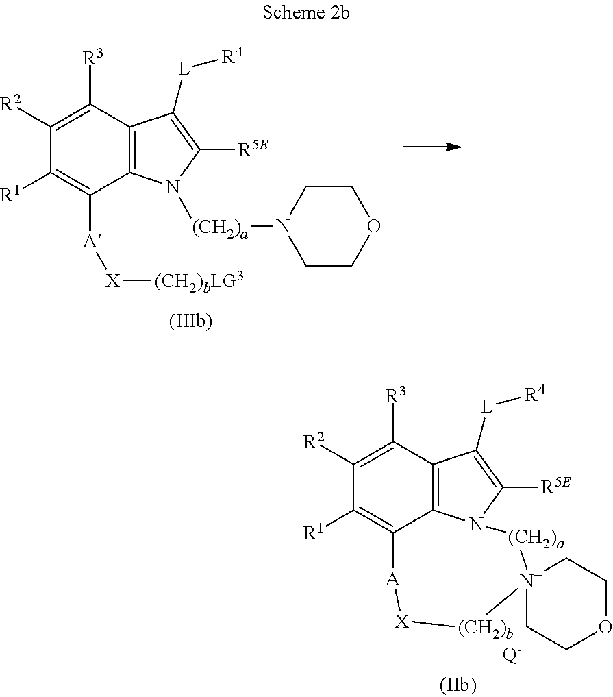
C12=C3C([R3])=C([R2])C([R1])=C1[A][X][(CH2)b][N+]1([(CH2)a]N2C([R5E])=C3[L][R4])CCOCC1.[Q-].C12=C(C([R3])=C([R2])C([R1])=C1[A][X][(CH2)bLG3])C([L][R4])=C([R5E])N2[(CH2)a]N1CCOCC1
